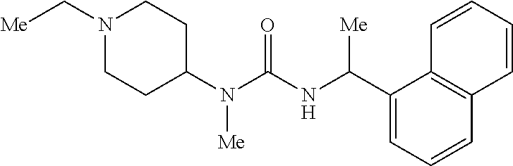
N1(C[Me])CCC(N(C(NC(C2=CC=CC3=C2C=CC=C3)[Me])=O)[Me])CC1
